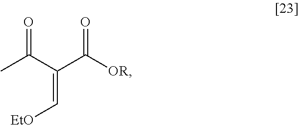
CC(C(C([OR])=O)=C[EtO])=O
